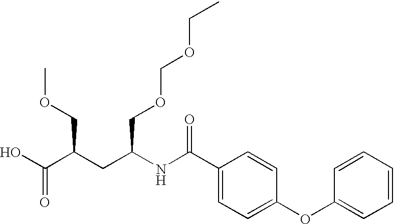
OC(C(COC)CC(NC(C1=CC=C(OC2=CC=CC=C2)C=C1)=O)COCOCC)=O
